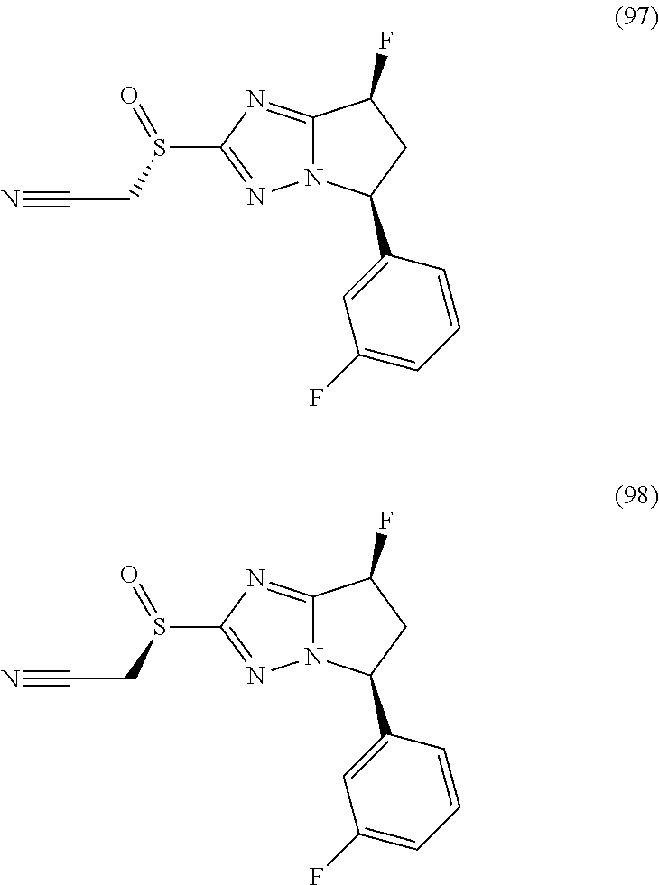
N12C(=NC(S(CC#N)=O)=N1)C(F)CC2C1=CC(F)=CC=C1.N12C(=NC(S(CC#N)=O)=N1)C(F)CC2C1=CC(F)=CC=C1
